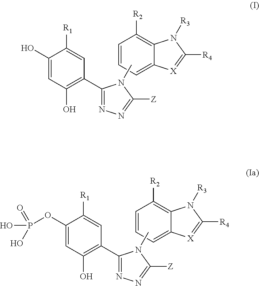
C1(O)=CC(O)=C(C2=NN=C([Z])N2C)C=C1[R1].C1=CC=C2C(=C1[R2])N([R3])C([R4])=[X]2.C1(OP(=O)(O)O)=CC(O)=C(C2=NN=C([Z])N2C)C=C1[R1].C1=CC=C2C(=C1[R2])N([R3])C([R4])=[X]2
